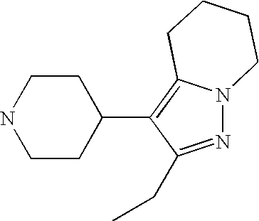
C1CC(C2=C3N(N=C2CC)CCCC3)CCN1
